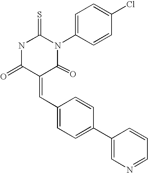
N1C(=O)C(=CC2=CC=C(C3=CN=CC=C3)C=C2)C(=O)N(C2=CC=C(Cl)C=C2)C1=S
